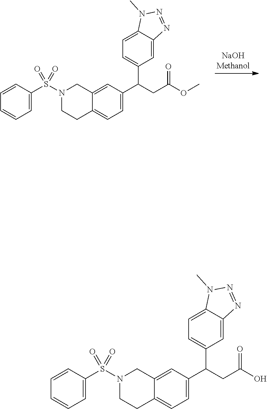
N1(C)C2=CC=C(C(C3=CC=C4C(=C3)CN(S(=O)(C3=CC=CC=C3)=O)CC4)CC(=O)OC)C=C2N=N1.N1(C)C2=CC=C(C(C3=CC=C4C(=C3)CN(S(=O)(C3=CC=CC=C3)=O)CC4)CC(=O)O)C=C2N=N1
